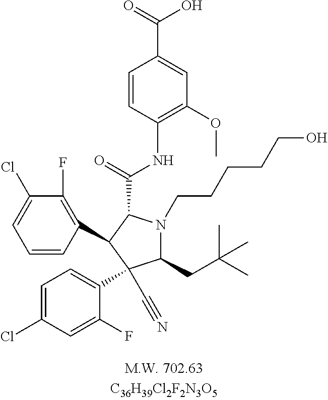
C1=CC(NC(=O)C2N(CCCCCO)C(CC(C)(C)C)C(C#N)(C3=CC=C(Cl)C=C3F)C2C2=C(F)C(Cl)=CC=C2)=C(OC)C=C1C(=O)O
